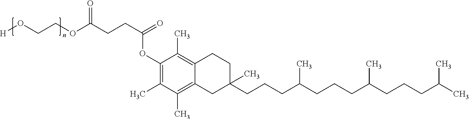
[H]OCCOC(CCC(=O)OC1=C(C)C(C)=C2C(=C1C)CCC(CCCC(CCCC(CCCC(C)C)C)C)(C)C2)=O
